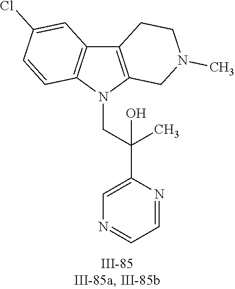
N1(CC(C2=CN=CC=N2)(C)O)C2=C(C3=C1C=CC(Cl)=C3)CCN(C)C2
